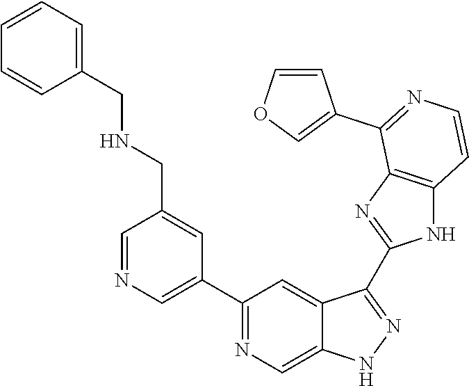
C1=NC=C(C2=NC=C3C(=C2)C(C2=NC4=C(N2)C=CN=C4C2=COC=C2)=NN3)C=C1CNCC1=CC=CC=C1
